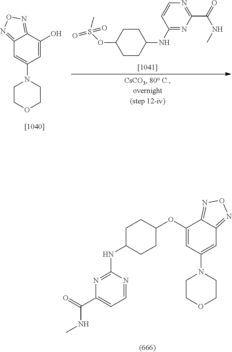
C12=NON=C1C(O)=CC(N1CCOCC1)=C2.C1(NC2CCC(OS(=O)(C)=O)CC2)=NC(C(=O)NC)=NC=C1.C1C(NC2=NC(C(=O)NC)=CC=N2)CCC(OC2=CC(N3CCOCC3)=CC3=NON=C23)C1
